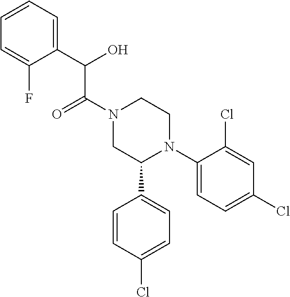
C1(N2CCN(C(C(C3=CC=CC=C3F)O)=O)CC2C2=CC=C(Cl)C=C2)=CC=C(Cl)C=C1Cl
